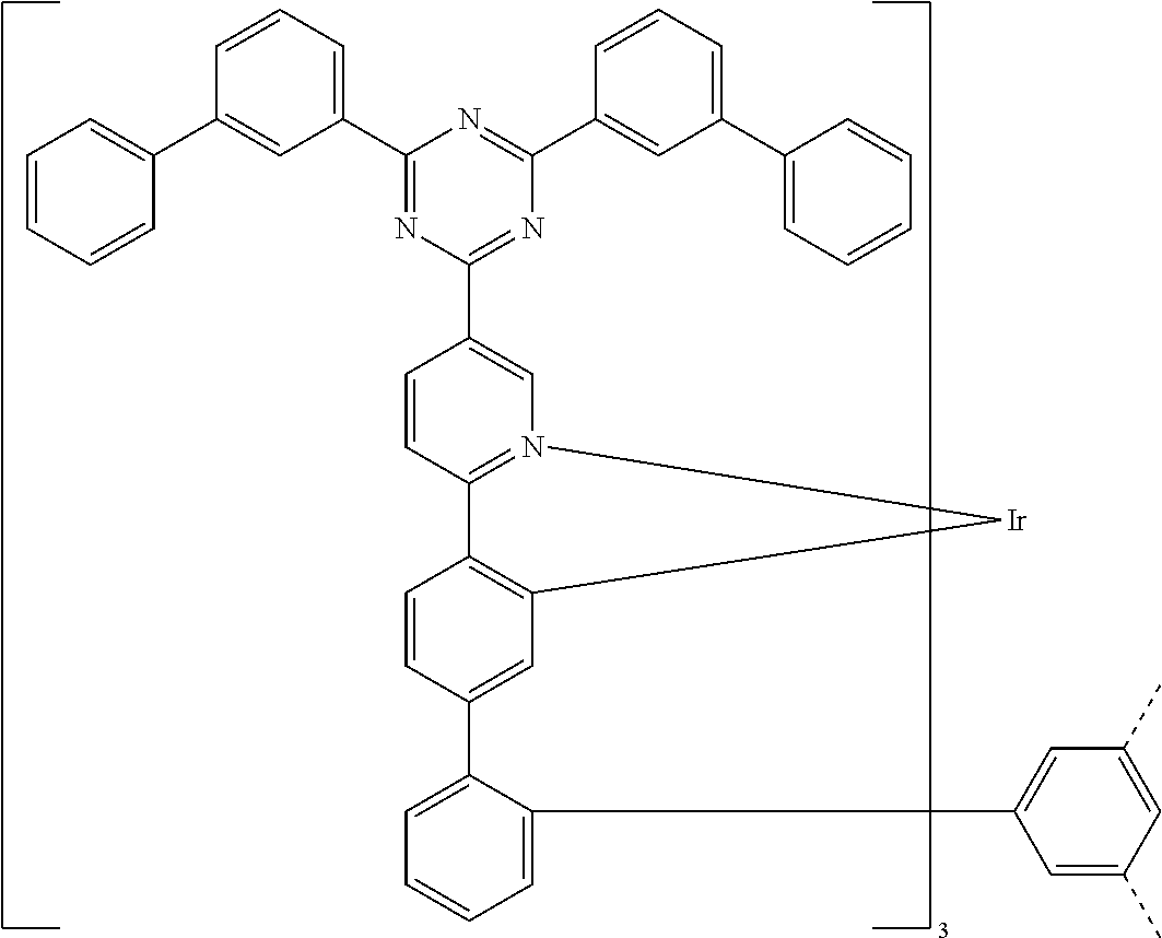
C1=C(C2=CC3=C(C=C2)C2=N(C=C(C4=NC(C5=CC(C6=CC=CC=C6)=CC=C5)=NC(C5=CC=CC(C6=CC=CC=C6)=C5)=N4)C=C2)[Ir]3)C(C2=CC(C)=CC(C)=C2)=CC=C1
